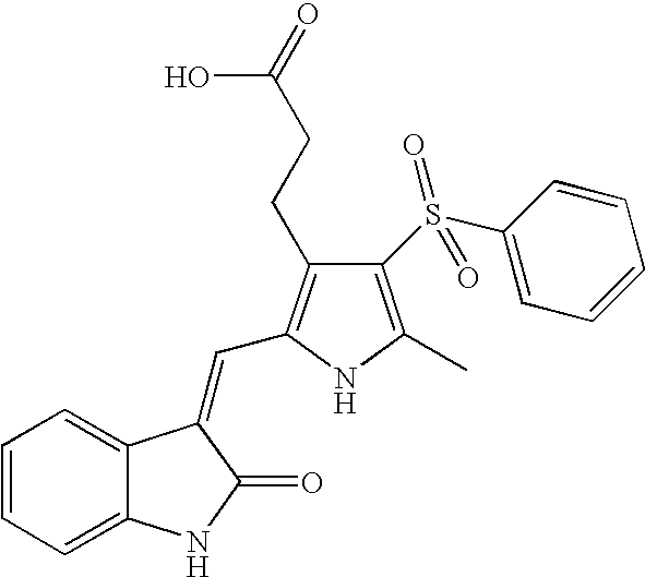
C1=CC=C2C(=C1)C(=CC1=C(CCC(=O)O)C(S(C3=CC=CC=C3)(=O)=O)=C(C)N1)C(=O)N2
